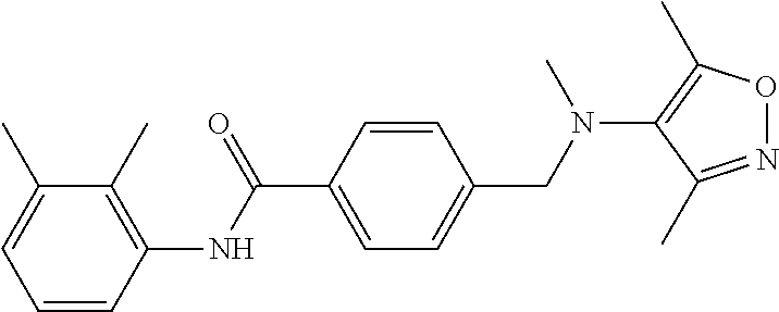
C1=CC(NC(C2=CC=C(CN(C3=C(C)ON=C3C)C)C=C2)=O)=C(C)C(C)=C1
